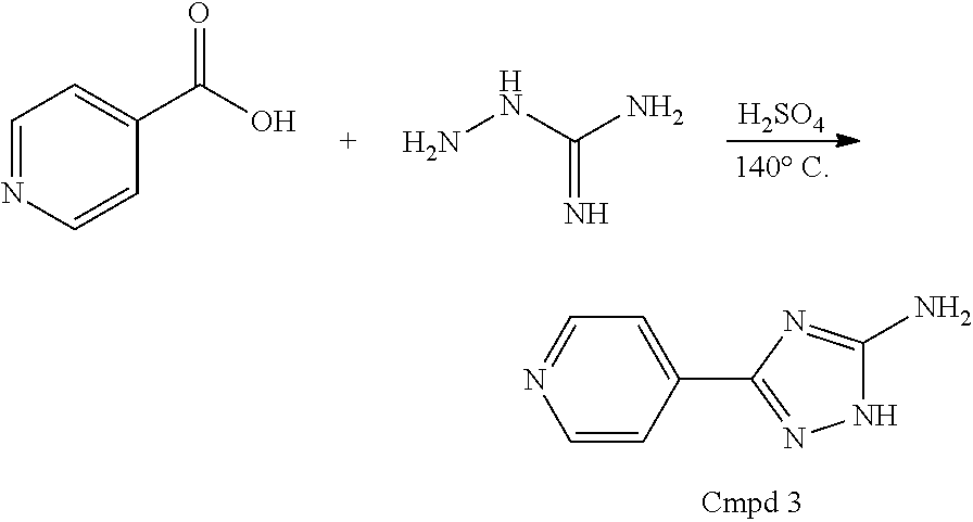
C1=NC=CC(C(O)=O)=C1.NNC(N)=N.[H2SO4].C1=CC(C2=NNC(N)=N2)=CC=N1
